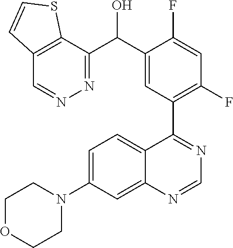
C1=C(N2CCOCC2)C=C2C(=C1)C(C1=C(F)C=C(F)C(C(C3=NN=CC4=C3SC=C4)O)=C1)=NC=N2
